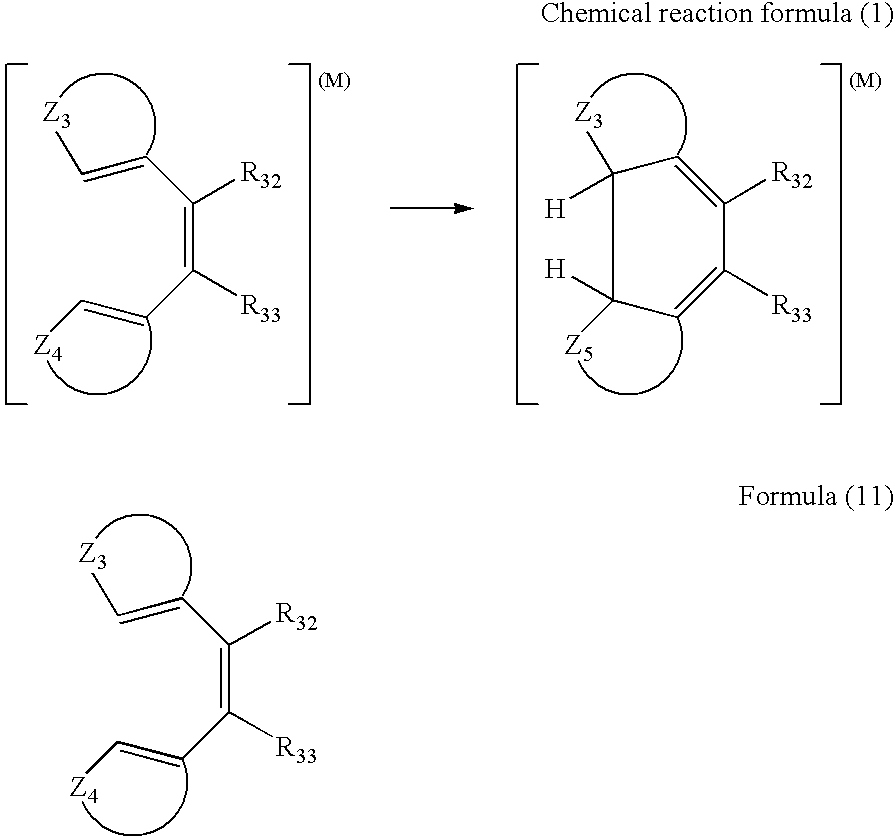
C(=CC(=C(C=CC)[R33])[R32])C.C(=CC(=C(C=CC)[R33])[R32])C.C1(C)([H])C=C([R32])C([R33])=CC1(C)[H]
